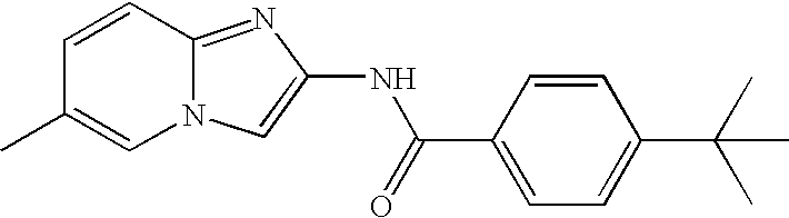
C1=CC2=NC(NC(C3=CC=C(C(C)(C)C)C=C3)=O)=CN2C=C1C
